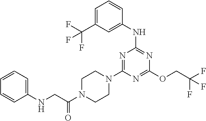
C1(NC2=NC(OCC(F)(F)F)=NC(N3CCN(C(CNC4=CC=CC=C4)=O)CC3)=N2)=CC(C(F)(F)F)=CC=C1
